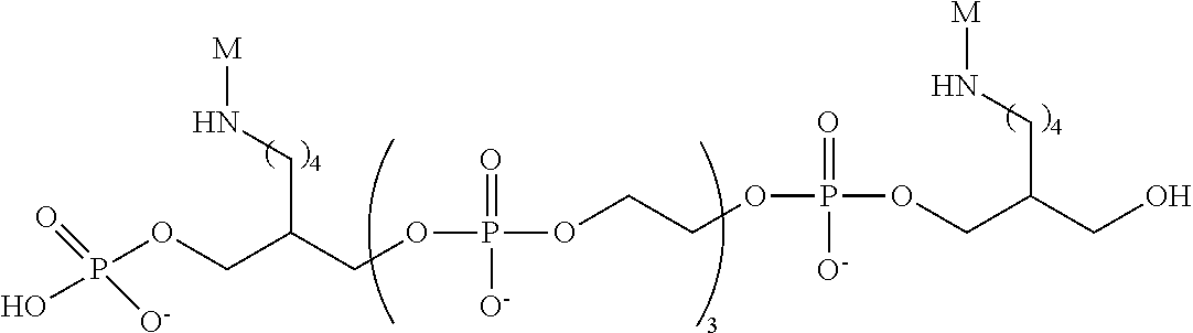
OP(OCC(COP(OCCOP(OCC(CO)CN[M])(=O)[O-])(=O)[O-])CN[M])(=O)[O-]
